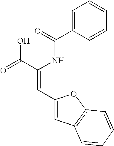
C1=C(C(=O)NC(C(=O)O)=CC2=CC3=C(O2)C=CC=C3)C=CC=C1
